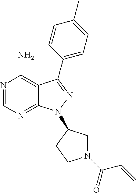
N1=CN=C2C(=C1N)C(C1=CC=C(C)C=C1)=NN2C1CN(C(=O)C=C)CC1
